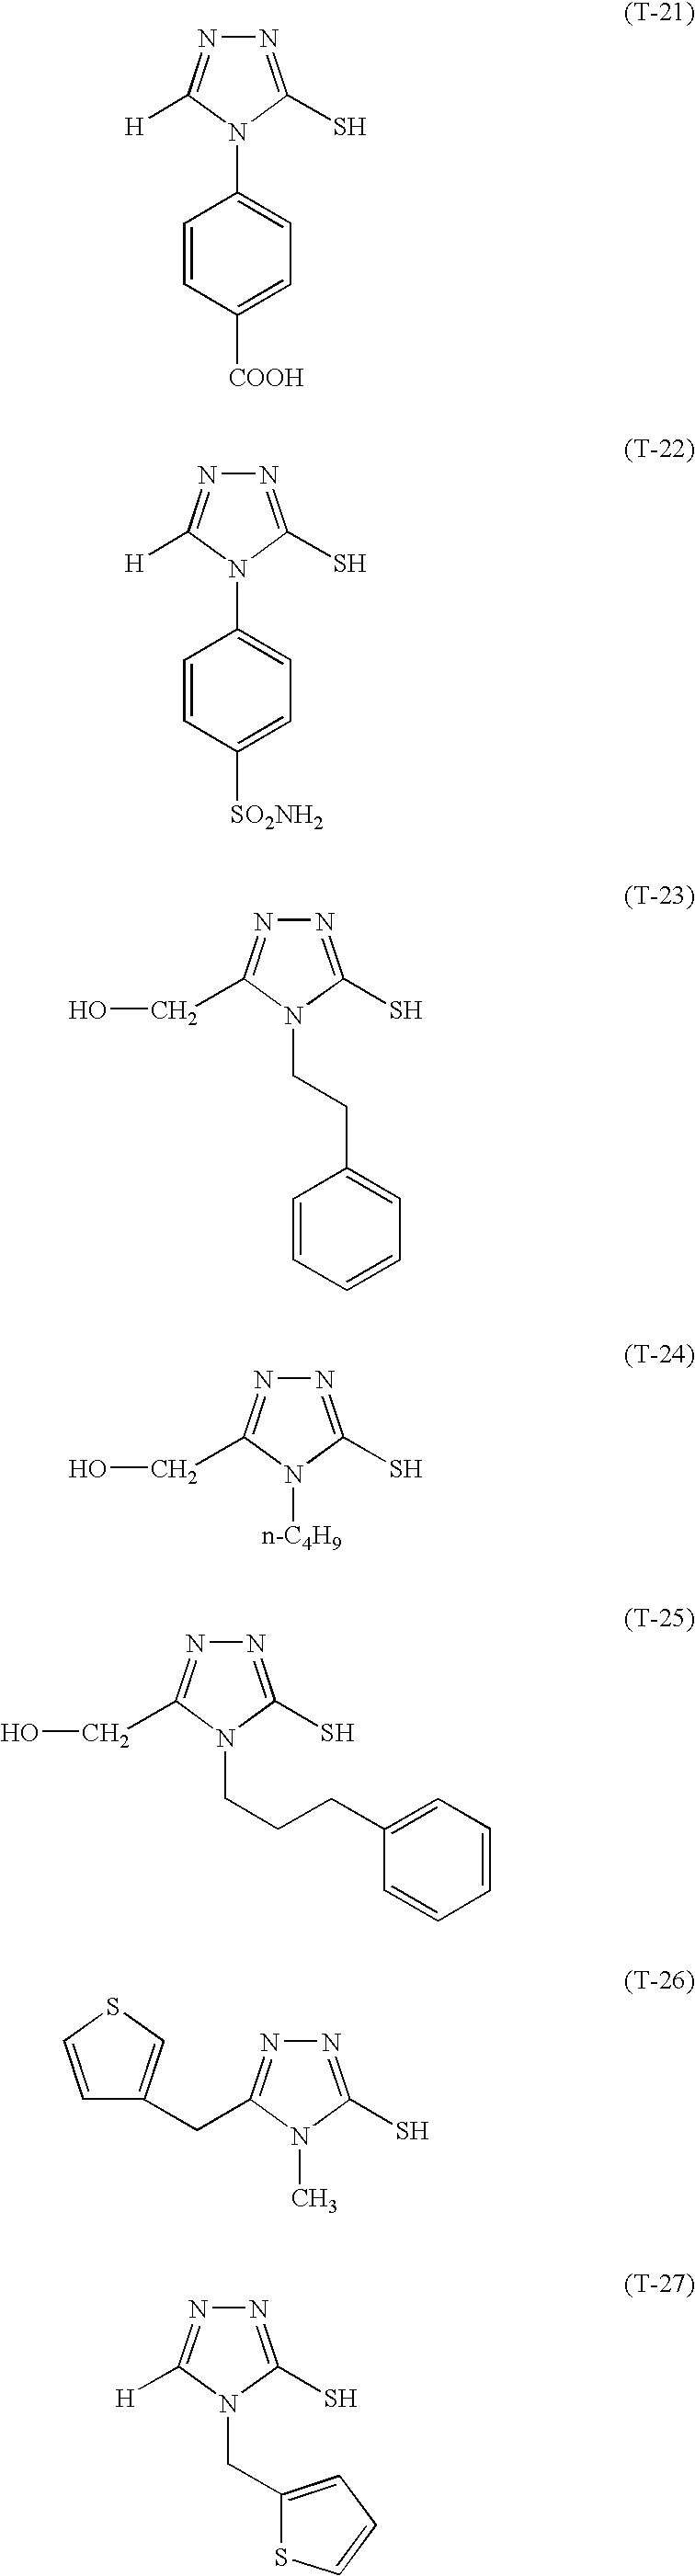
N1=C(S)N(C2=CC=C([COOH])C=C2)C([H])=N1.N1=C(S)N(C2=CC=C([SO2NH2])C=C2)C([H])=N1.N1=C(S)N(CCC2=CC=CC=C2)C(CO)=N1.N1=C(S)N([n-C4H9])C(CO)=N1.N1=C(S)N(CCCC2=CC=CC=C2)C(CO)=N1.N1=C(S)N(C)C(CC2=CSC=C2)=N1.N1=C(S)N(CC2=CC=CS2)C([H])=N1
